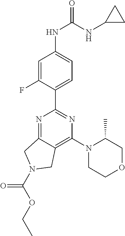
C1(C2=NC(N3CCOCC3C)=C3C(=N2)CN(C(OCC)=O)C3)=CC=C(NC(NC2CC2)=O)C=C1F
